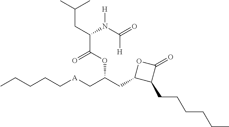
CCCCC[A]CC(CC1C(CCCCCC)C(=O)O1)OC(C(CC(C)C)N(C(=O)[H])[H])=O
